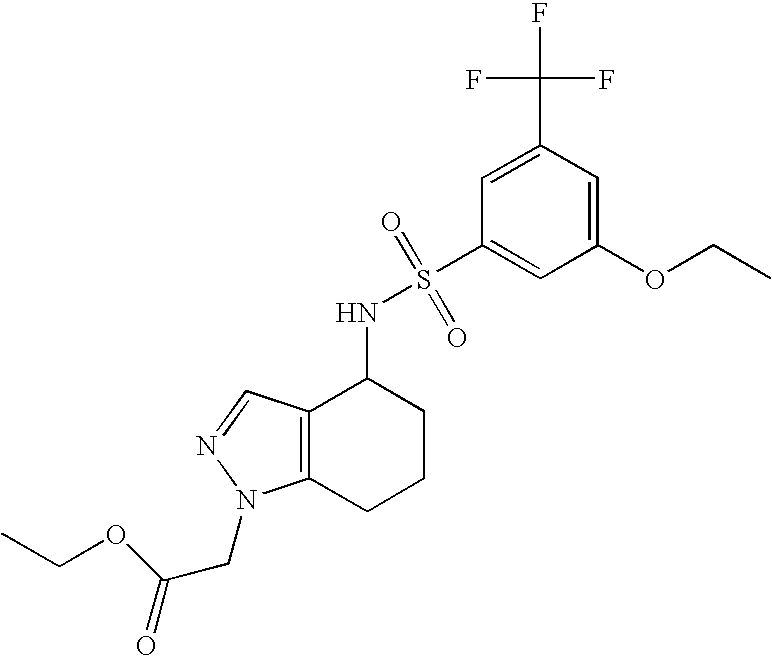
C1(OCC)=CC(C(F)(F)F)=CC(S(=O)(=O)NC2C3=C(CCC2)N(CC(OCC)=O)N=C3)=C1
